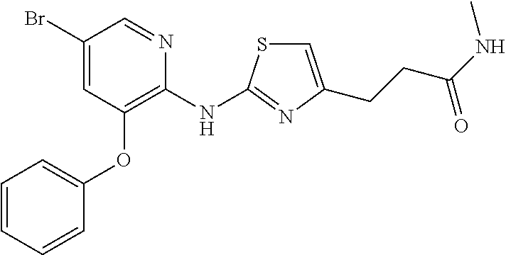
C1(Br)=CC(OC2=CC=CC=C2)=C(NC2=NC(CCC(NC)=O)=CS2)N=C1
